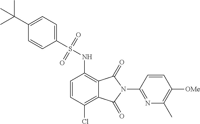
C1=CC(Cl)=C2C(=C1NS(C1=CC=C(C(C)(C)C)C=C1)(=O)=O)C(=O)N(C1=NC(C)=C([OMe])C=C1)C2=O
